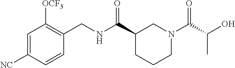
C1=C([NC])C=CC(CNC(C2CCCN(C(C(O)C)=O)C2)=O)=C1[OCF3]
